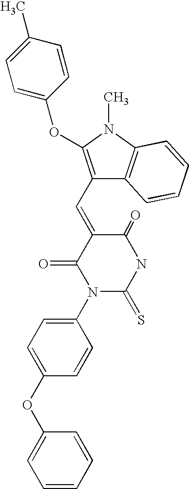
C1(N2C(=S)NC(=O)C(=CC3=C(OC4=CC=C(C)C=C4)N(C)C4=C3C=CC=C4)C2=O)=CC=C(OC2=CC=CC=C2)C=C1
